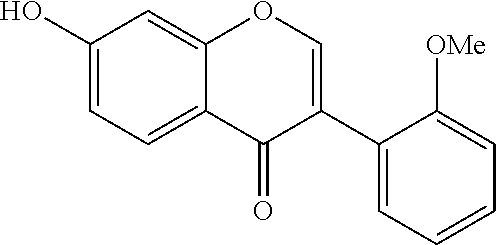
C1(O)=CC=C2C(=C1)OC=C(C1=CC=CC=C1[OMe])C2=O
